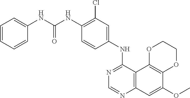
C12=C(C3=C(C=C1OC)N=CN=C3NC1=CC(Cl)=C(NC(NC3=CC=CC=C3)=O)C=C1)OCCO2
